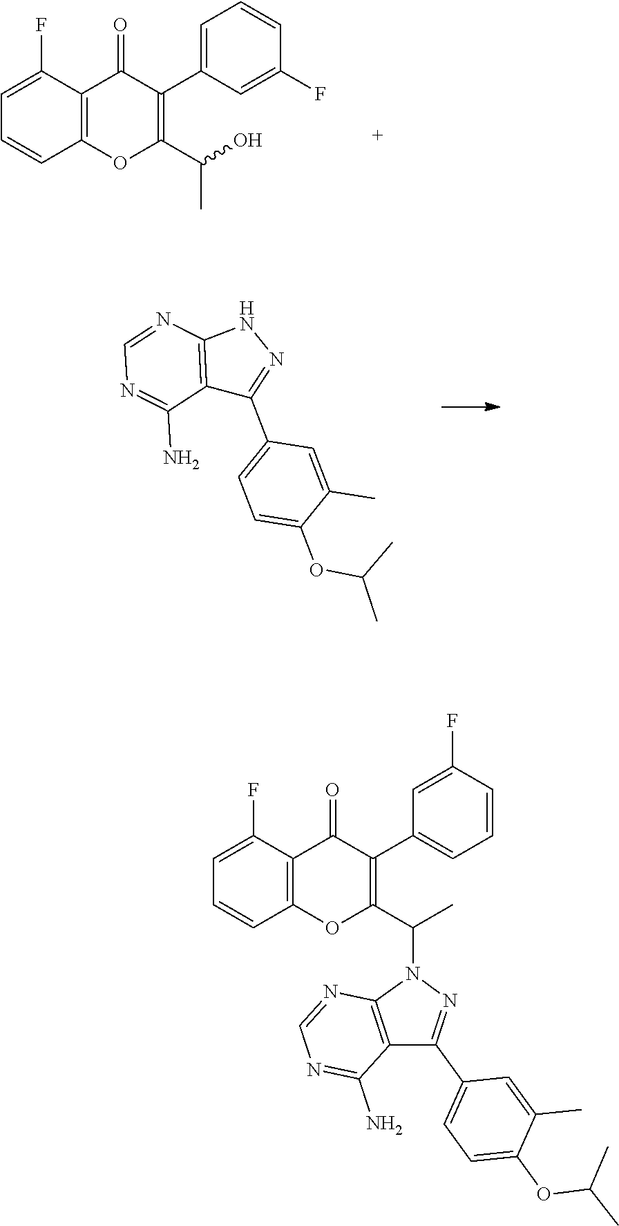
C1=C(F)C2=C(C=C1)OC(C(O)C)=C(C1=CC=CC(F)=C1)C2=O.C12=C(NN=C1C1=CC=C(OC(C)C)C(C)=C1)N=CN=C2N.C1=C(F)C2=C(C=C1)OC(C(C)N1C3=C(C(C4=CC=C(OC(C)C)C(C)=C4)=N1)C(N)=NC=N3)=C(C1=CC=CC(F)=C1)C2=O
